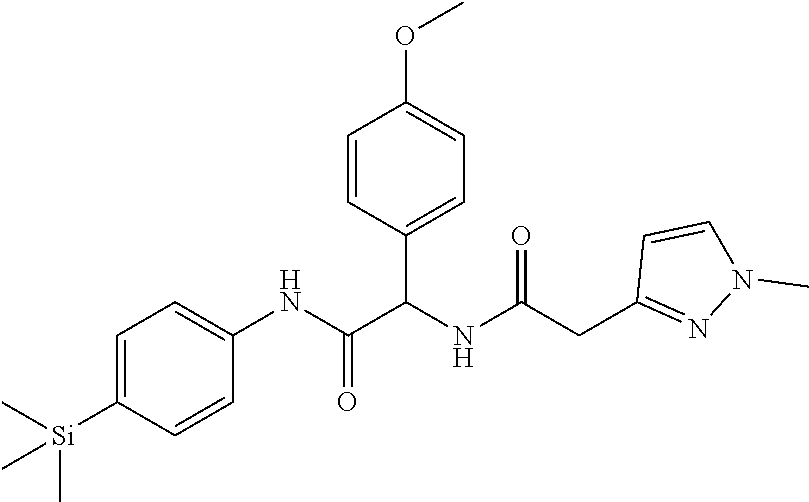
C1=C([Si](C)(C)C)C=CC(NC(C(NC(CC2=NN(C)C=C2)=O)C2=CC=C(OC)C=C2)=O)=C1
